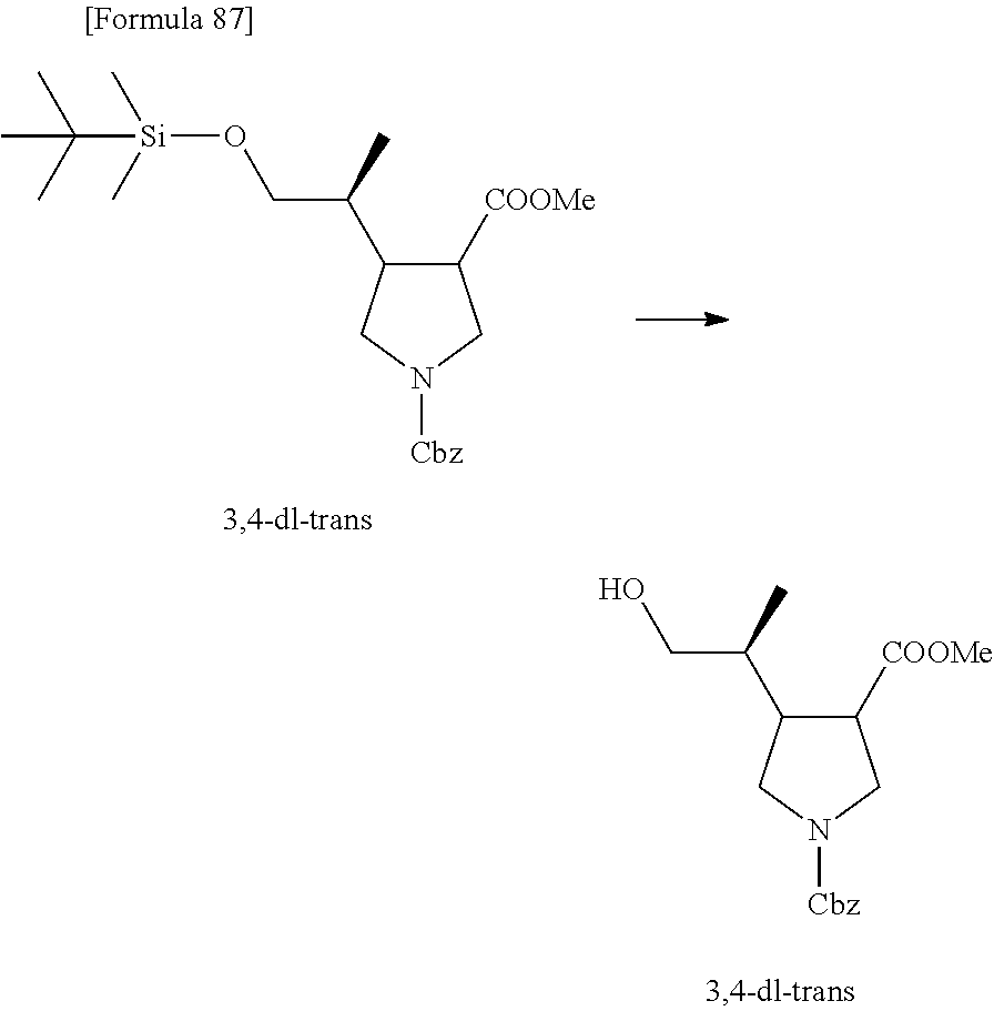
C1([COOMe])C(C(CO[Si](C(C)(C)C)(C)C)C)CN([Cbz])C1.C1([COOMe])C(C(CO)C)CN([Cbz])C1
